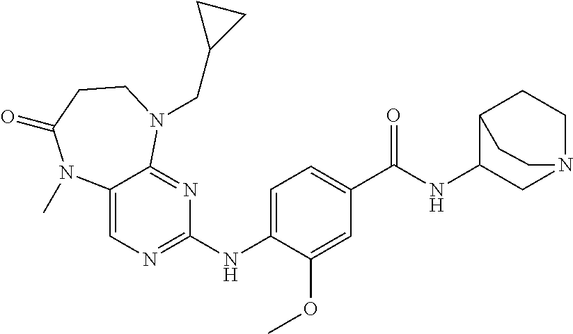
C1(NC2=NC=C3C(=N2)N(CC2CC2)CCC(=O)N3C)=CC=C(C(NC2CN3CCC2CC3)=O)C=C1OC
